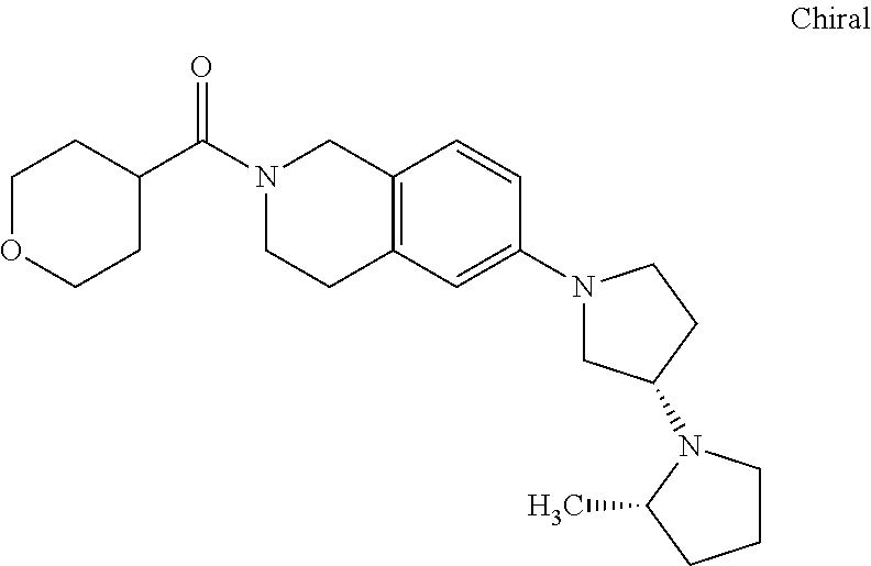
C1OCCC(C(N2CCC3=C(C2)C=CC(N2CC(N4CCCC4C)CC2)=C3)=O)C1
